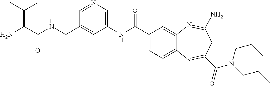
N1=CC(CNC(C(N)C(C)C)=O)=CC(NC(C2=CC=C3C(=C2)N=C(N)CC(C(=O)N(CCC)CCC)=C3)=O)=C1
